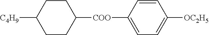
C1CC([C4H9])CCC1[COO]C1=CC=C([OC2H5])C=C1
